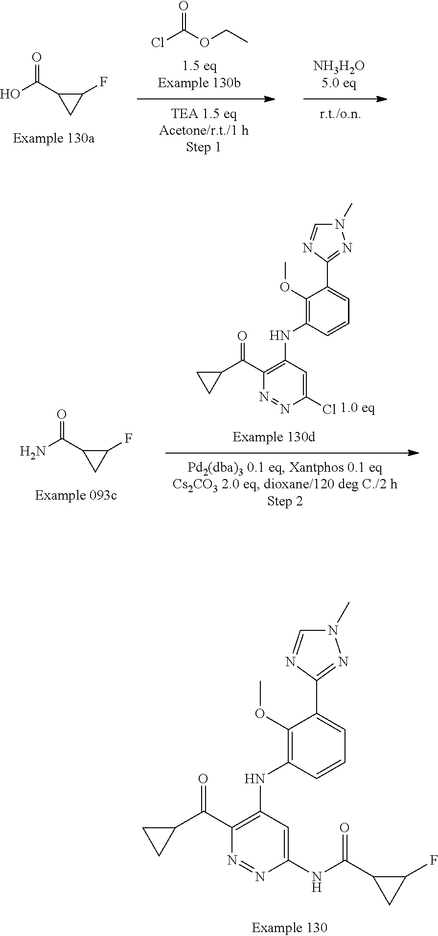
ClC(OCC)=O.C1(F)C(C(O)=O)C1.C1(F)C(C(N)=O)C1.[1.0 eq].N1=NC(Cl)=CC(NC2=C(OC)C(C3=NN(C)C=N3)=CC=C2)=C1C(C1CC1)=O.N1=NC(NC(C2CC2F)=O)=CC(NC2=C(OC)C(C3=NN(C)C=N3)=CC=C2)=C1C(C1CC1)=O
